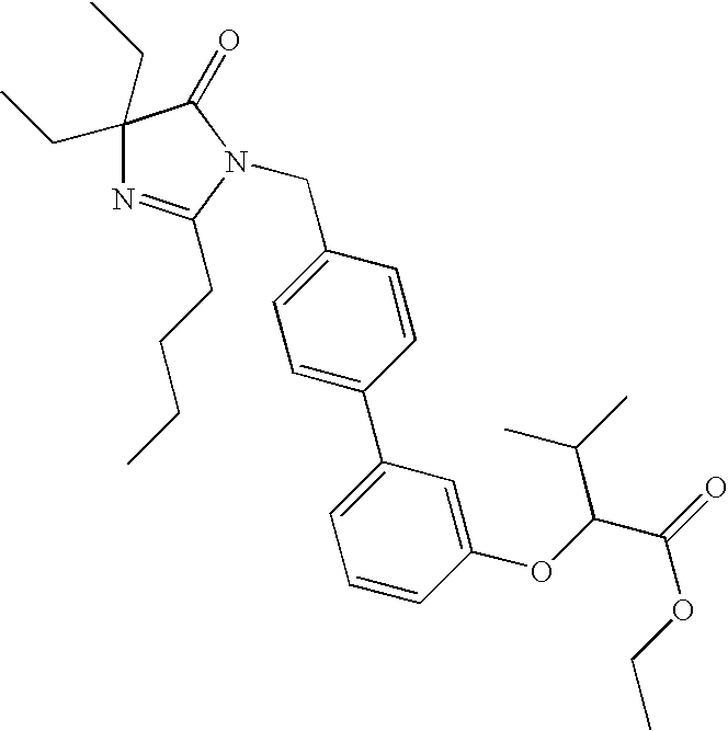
C1=C(CN2C(CCCC)=NC(CC)(CC)C2=O)C=CC(C2=CC=CC(OC(C(=O)OCC)C(C)C)=C2)=C1
